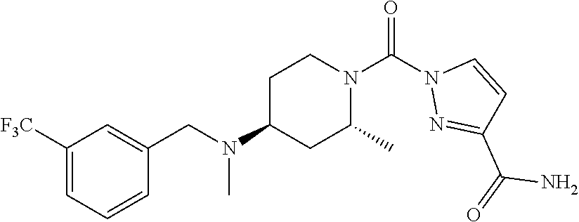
C1([F3C])=CC=CC(CN(C2CC(C)N(C(N3N=C(C(=O)N)C=C3)=O)CC2)C)=C1
